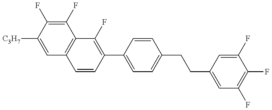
C1=C([C3H7])C(F)=C(F)C2=C1C=CC(C1=CC=C(CCC3=CC(F)=C(F)C(F)=C3)C=C1)=C2F
